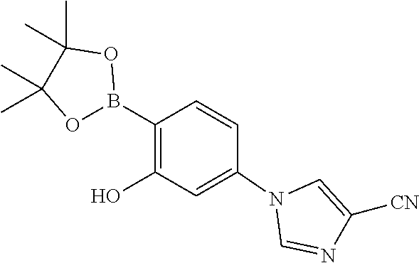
N1=CN(C2=CC(O)=C(B3OC(C)(C)C(C)(C)O3)C=C2)C=C1[CN]
